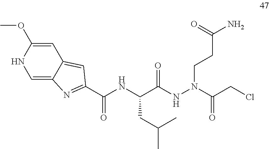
C(C(NN(CCC(N)=O)C(CCl)=O)=O)(NC(C1=NC2=CNC(OC)=CC2=C1)=O)CC(C)C
